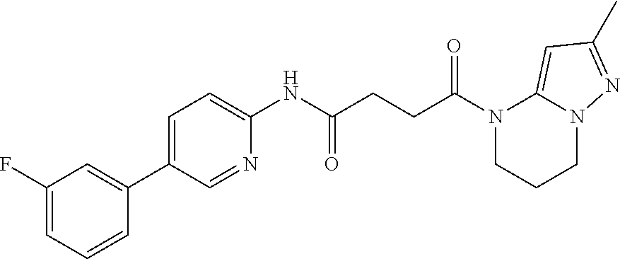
C1(NC(CCC(N2CCCN3C2=CC(C)=N3)=O)=O)=CC=C(C2=CC(F)=CC=C2)C=N1
